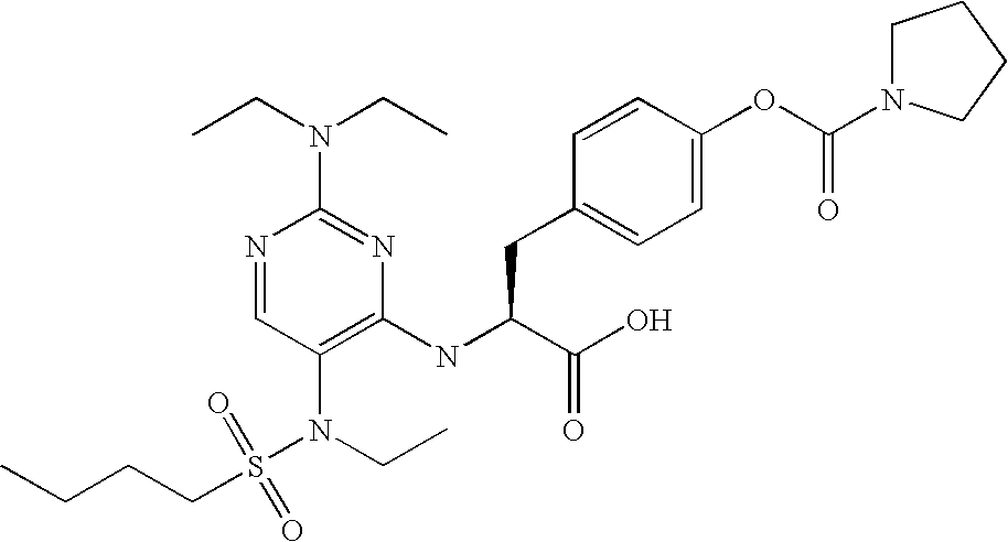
N1=CC(N(CC)S(=O)(=O)CCCC)=C(NC(C(O)=O)CC2=CC=C(OC(N3CCCC3)=O)C=C2)N=C1N(CC)CC
